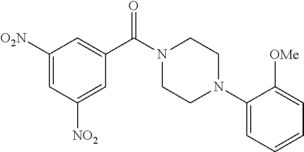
C1(C(N2CCN(C3=CC=CC=C3[OMe])CC2)=O)=CC([O2N])=CC([NO2])=C1
